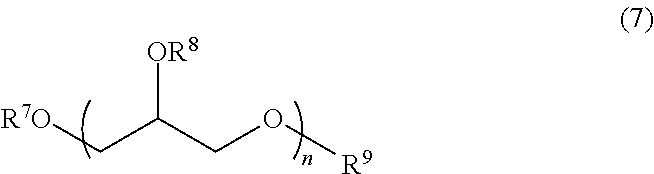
[OR8]C(CO[R9])C[R7O]
